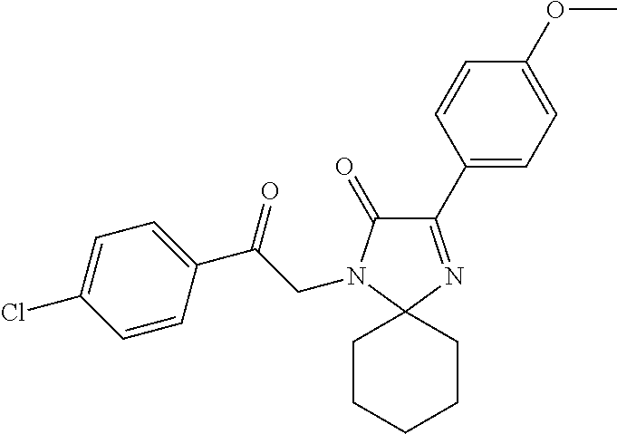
C1(C2=CC=C(OC)C=C2)=NC2(N(CC(C3=CC=C(Cl)C=C3)=O)C1=O)CCCCC2
